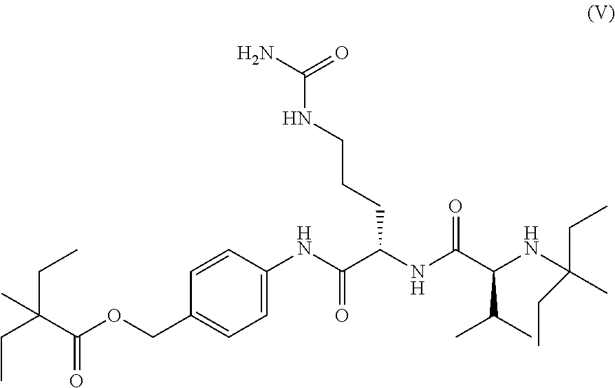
C1(COC(=O)C(CC)(CC)C)=CC=C(NC(=O)C(NC(C(C(C)C)NC(CC)(C)CC)=O)CCCNC(N)=O)C=C1
